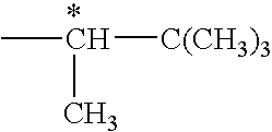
C[*CH]([C(CH3)3])C
